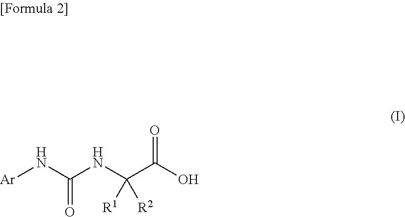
O=C(N[Ar])NC(C(=O)O)([R2])[R1]
